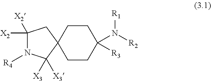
C1CC2(CCC1([R3])N([R2])[R1])C([X3])([X3])N([R4])C([X2])([X2])C2
